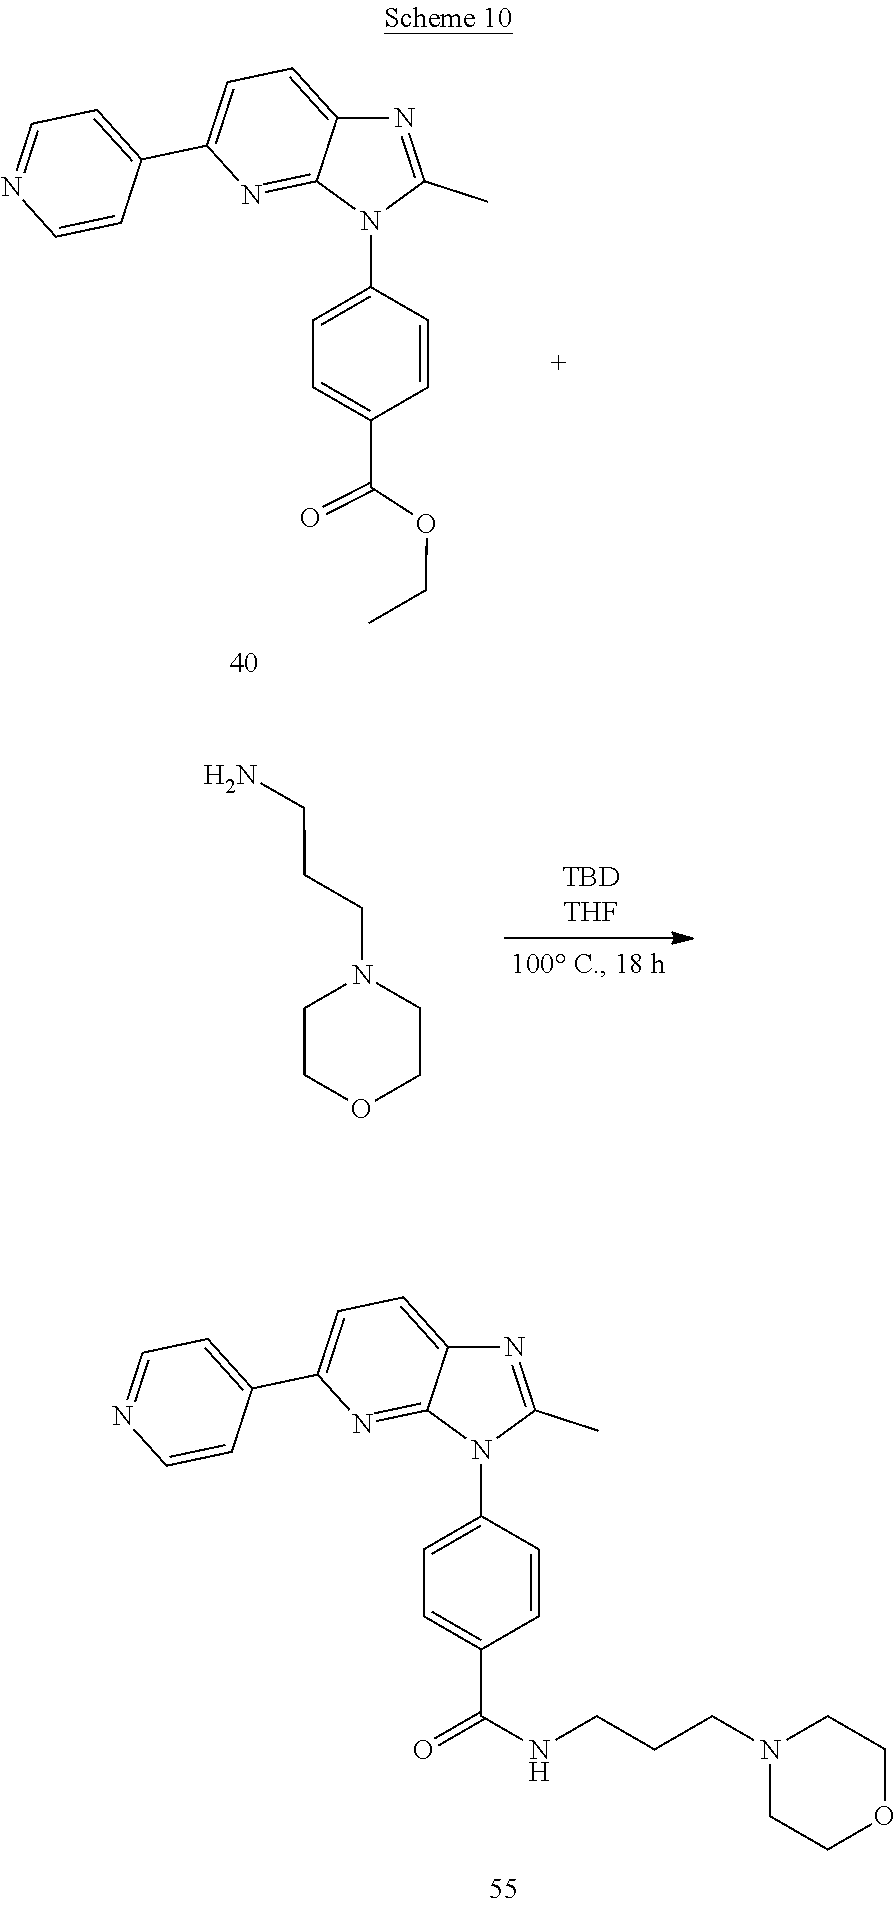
C1CN(CCCNC(C2=CC=C(N3C4=NC(C5=CC=NC=C5)=CC=C4N=C3C)C=C2)=O)CCO1.C1(C2=CC=NC=C2)=CC=C2N=C(C)N(C3=CC=C(C(OCC)=O)C=C3)C2=N1.C(CCN1CCOCC1)N
